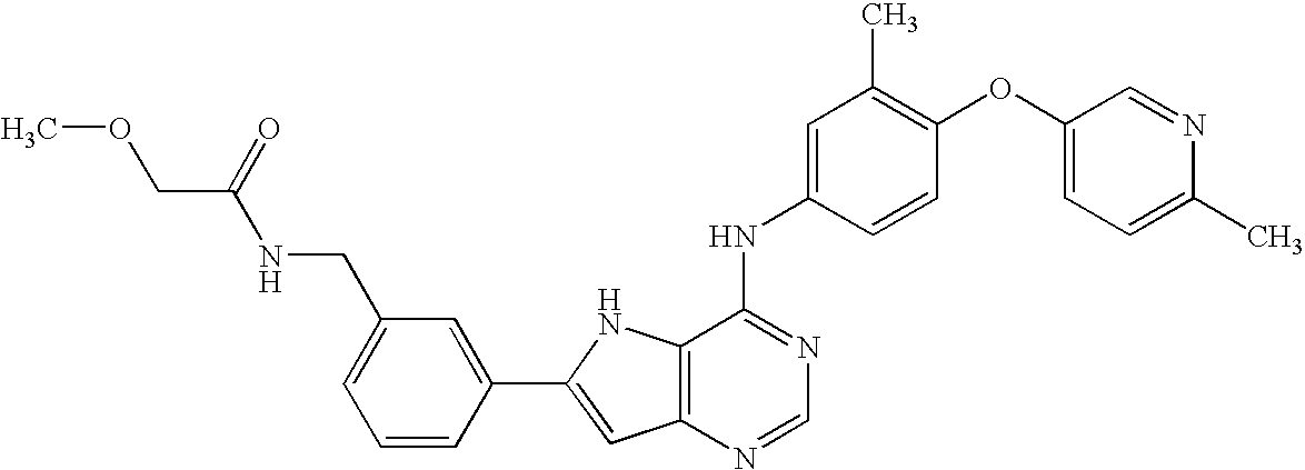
C1(C2=CC3=C(N2)C(NC2=CC(C)=C(OC4=CC=C(C)N=C4)C=C2)=NC=N3)=CC(CNC(COC)=O)=CC=C1
